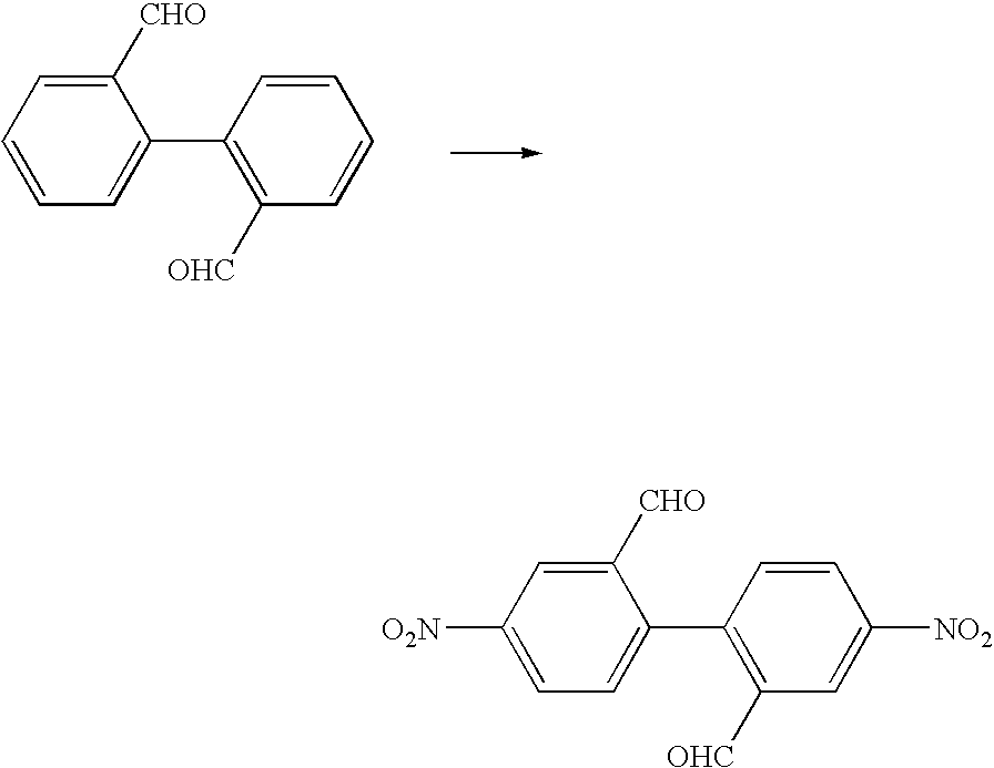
C1([CHO])=CC=CC=C1C1=C([OHC])C=CC=C1.C1([CHO])=CC([O2N])=CC=C1C1=C([OHC])C=C([NO2])C=C1
